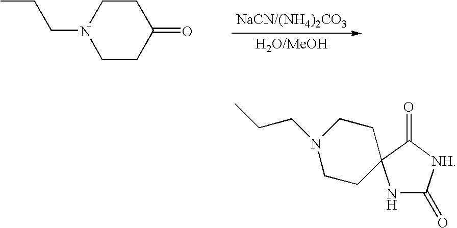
C1CN(CCC)CCC1=O.N1C(=O)[NH]C(=O)C12CCN(CCC)CC2
